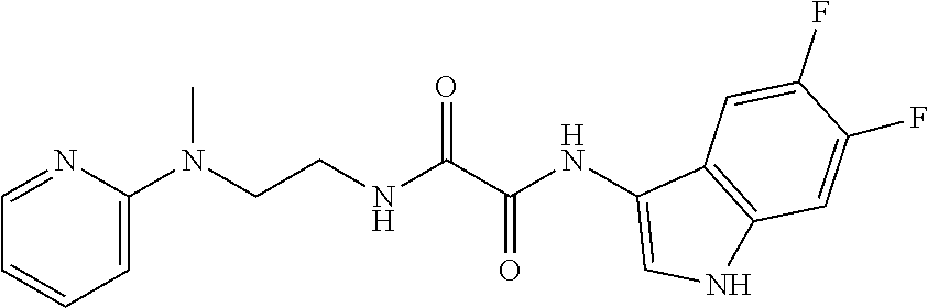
C1(N(CCNC(C(NC2=CNC3=C2C=C(F)C(F)=C3)=O)=O)C)=CC=CC=N1
